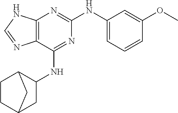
C12=C(C(NC3C4CCC(C3)C4)=NC(NC3=CC=CC(OC)=C3)=N1)N=CN2
